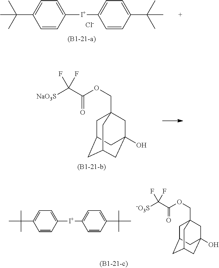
C1([I+]C2=CC=C(C(C)(C)C)C=C2)=CC=C(C(C)(C)C)C=C1.[Cl-].C1C2CC3CC(O)(CC1(COC(C([NaO3S])(F)F)=O)C3)C2.C1C2CC3CC(O)(CC1(COC(C([-O3S])(F)F)=O)C3)C2.C1([I+]C2=CC=C(C(C)(C)C)C=C2)=CC=C(C(C)(C)C)C=C1
